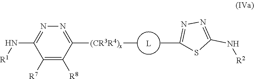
C1([R7])=C([R8])C([(CR3R4)x]C)=NN=C1N[R1].CC1=NN=C(N[R2])S1
